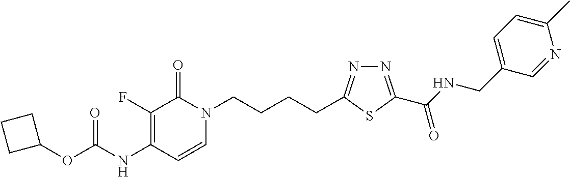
C1(NC(=O)OC2CCC2)=C(F)C(=O)N(CCCCC2=NN=C(C(NCC3=CC=C(C)N=C3)=O)S2)C=C1
